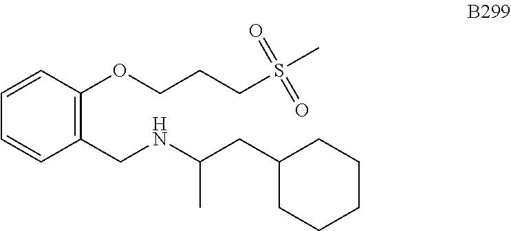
C1=CC(CNC(CC2CCCCC2)C)=C(OCCCS(=O)(=O)C)C=C1
